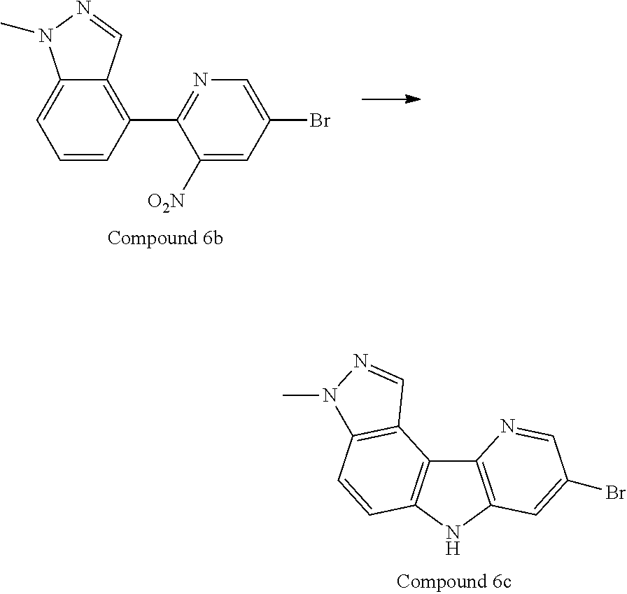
C12=C(NC3=C1C1=C(C=C3)N(C)N=C1)C=C(Br)C=N2.C1=C(Br)C=C([O2N])C(C2=C3C(=CC=C2)N(C)N=C3)=N1
